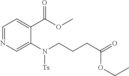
C1=NC=C(N(CCCC(=O)OCC)[Ts])C(C(OC)=O)=C1
